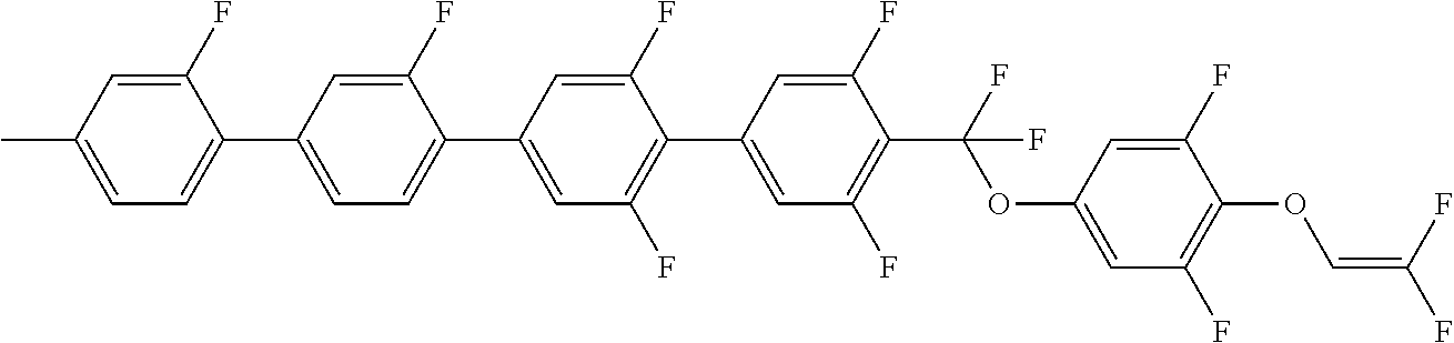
C1(F)=CC(C)=CC=C1C1=CC=C(C2=CC(F)=C(C3=CC(F)=C(C(F)(OC4=CC(F)=C(OC=C(F)F)C(F)=C4)F)C(F)=C3)C(F)=C2)C(F)=C1
